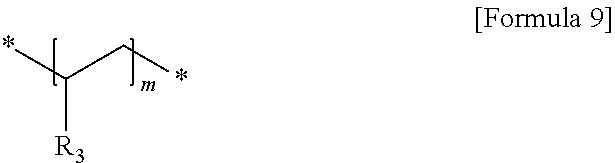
*C(C*)[R3]
